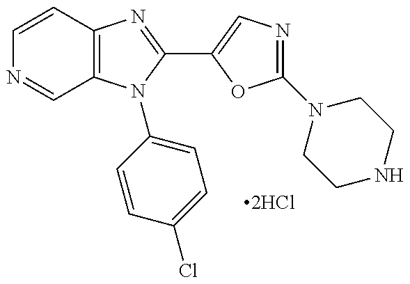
C12=C(N(C3=CC=C(Cl)C=C3)C(C3=CN=C(N4CCNCC4)O3)=N1)C=NC=C2
